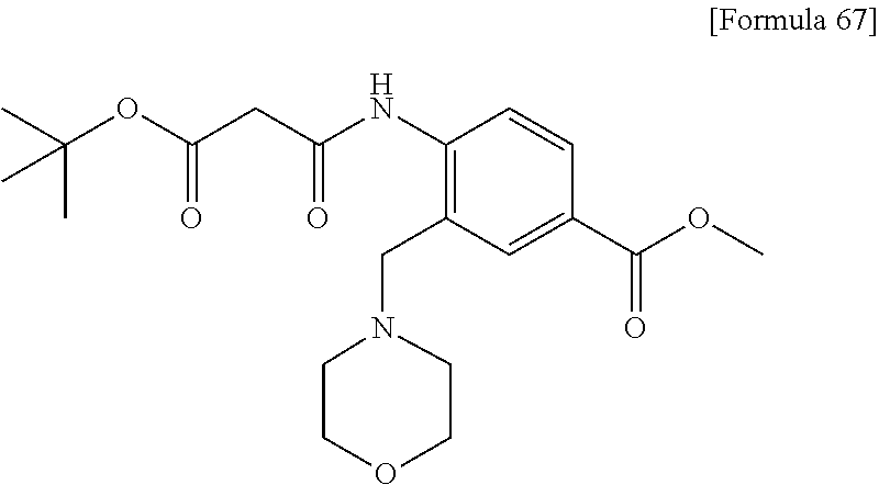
C1(NC(CC(OC(C)(C)C)=O)=O)=C(CN2CCOCC2)C=C(C(OC)=O)C=C1
